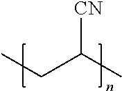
CCC(C)[CN]
